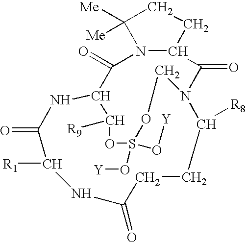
N12C(CCC1([Me])[Me])C(=O)N1C([R8])CCC(=O)NC([R1])C(=O)NC(C2=O)C([R9])OS(O[Y])(O[Y])OC1
